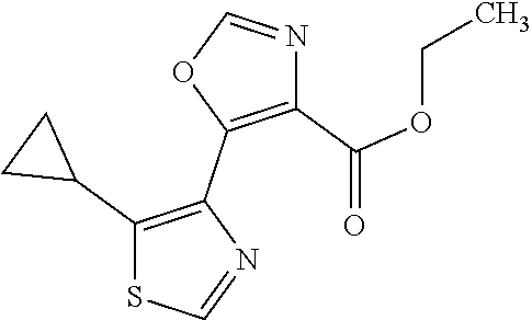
C1(C2CC2)=C(C2=C(C(OCC)=O)N=CO2)N=CS1
